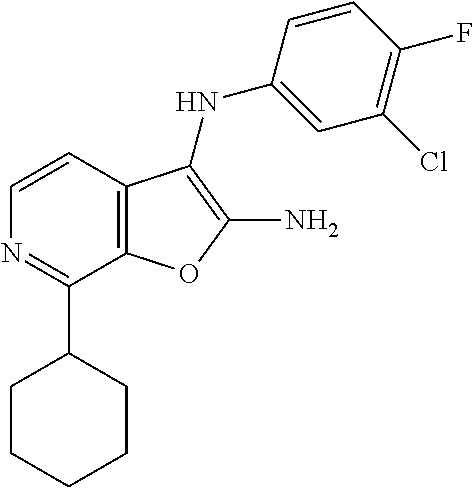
N1=C(C2CCCCC2)C2=C(C=C1)C(NC1=CC(Cl)=C(F)C=C1)=C(N)O2
